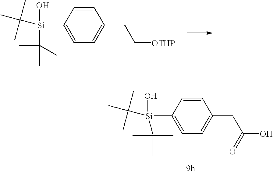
C1=CC(CC[OTHP])=CC=C1[Si](C(C)(C)C)(O)C(C)(C)C.C1=CC(CC(O)=O)=CC=C1[Si](C(C)(C)C)(O)C(C)(C)C
